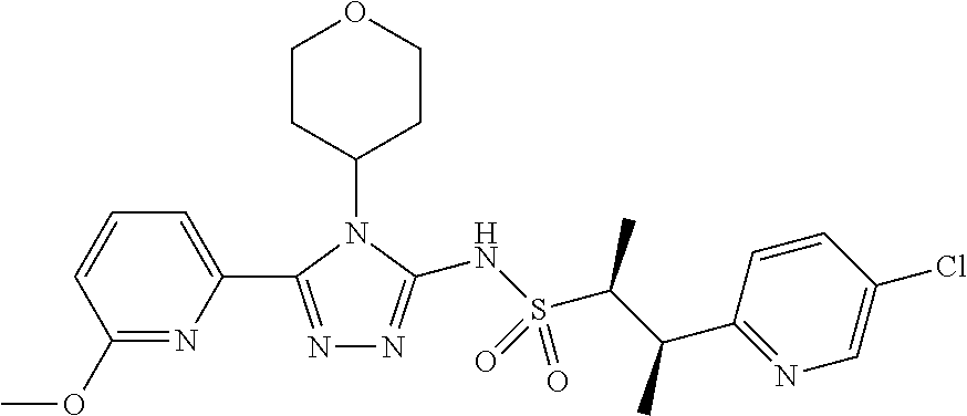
N1=C(C2=CC=CC(OC)=N2)N(C2CCOCC2)C(NS(C(C(C2=NC=C(Cl)C=C2)C)C)(=O)=O)=N1
